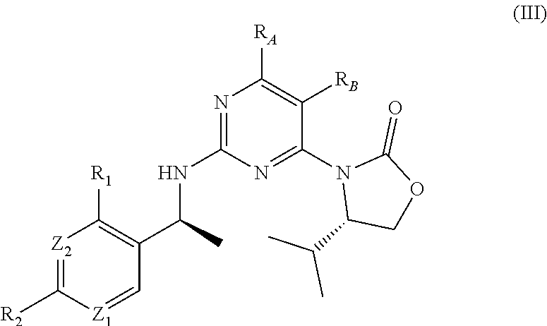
[R2]C1=[Z2]C([R1])=C(C(C)NC2=NC([RA])=C([RB])C(N3C(C(C)C)COC3=O)=N2)C=[Z1]1
